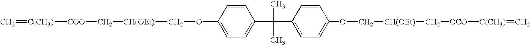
C1=CC(OC[CH(OEt)]C[COO][C(CH3)]=C)=CC=C1C(C1=CC=C(OC[CH(OEt)]C[OCO][C(CH3)]=C)C=C1)(C)C
